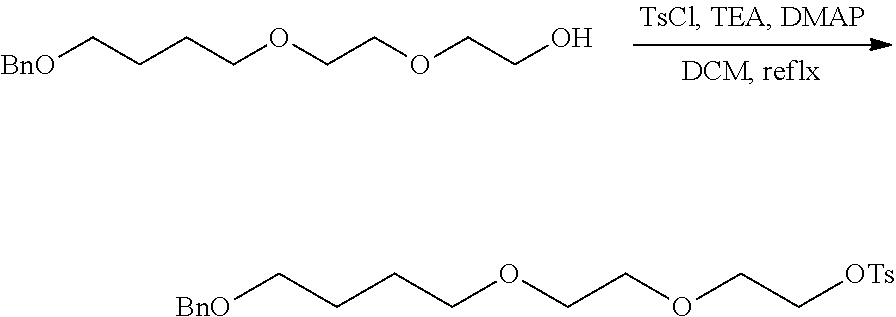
[BnO]CCCCOCCOCCO.[BnO]CCCCOCCOCC[OTs]
